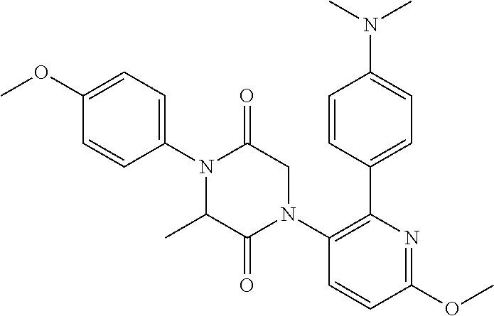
C1=CC(C2=C(N3CC(=O)N(C4=CC=C(OC)C=C4)C(C)C3=O)C=CC(OC)=N2)=CC=C1N(C)C
